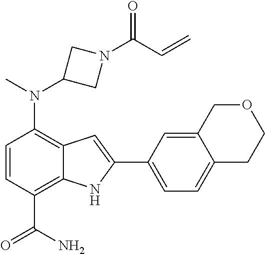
C1(N(C2CN(C(C=C)=O)C2)C)=C2C(=C(C(N)=O)C=C1)NC(C1=CC=C3C(=C1)COCC3)=C2
